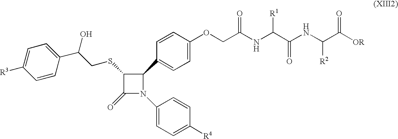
C1(SCC(C2=CC=C([R3])C=C2)O)C(=O)N(C2=CC=C([R4])C=C2)C1C1=CC=C(OCC(NC(C(NC(C([OR])=O)[R2])=O)[R1])=O)C=C1
